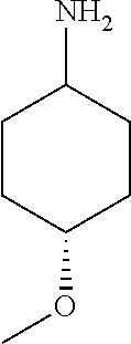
C1CC(OC)CCC1N
